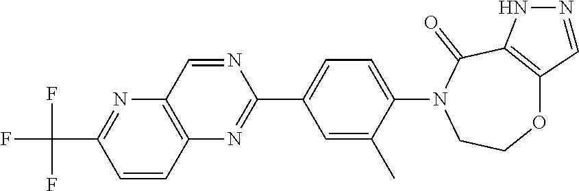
C1=CC2=C(N=C1C(F)(F)F)C=NC(C1=CC=C(N3CCOC4=C(C3=O)NN=C4)C(C)=C1)=N2
